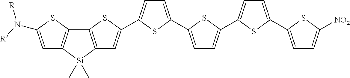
C12=C(SC(C3=CC=C(C4=CC=C(C5=CC=C(C6=CC=C([NO2])S6)S5)S4)S3)=C1)C1=C([Si]2(C)C)C=C(N([R])[R])S1
